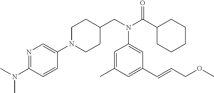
N1(C2=CN=C(N(C)C)C=C2)CCC(CN(C(C2CCCCC2)=O)C2=CC(C=CCOC)=CC(C)=C2)CC1
